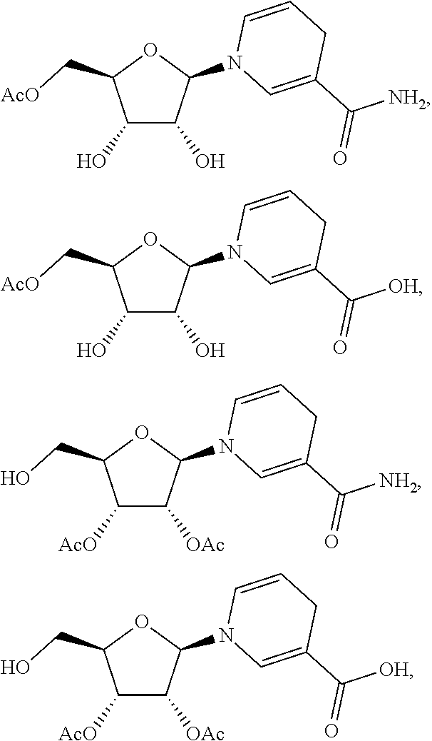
C1(C[AcO])C(O)C(O)C(N2C=C(C([NH2])=O)CC=C2)O1.C1(C[AcO])C(O)C(O)C(N2C=C(C([OH])=O)CC=C2)O1.C1(CO)C([AcO])C([OAc])C(N2C=C(C([NH2])=O)CC=C2)O1.C1(CO)C([AcO])C([OAc])C(N2C=C(C([OH])=O)CC=C2)O1
